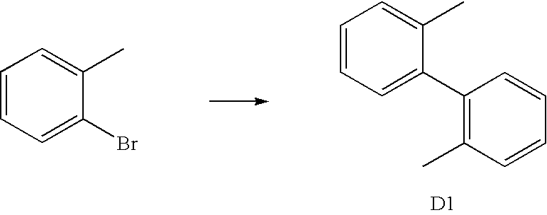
C1=CC=C(C2=C(C)C=CC=C2)C(C)=C1.[D1].C1=CC=C(Br)C(C)=C1
